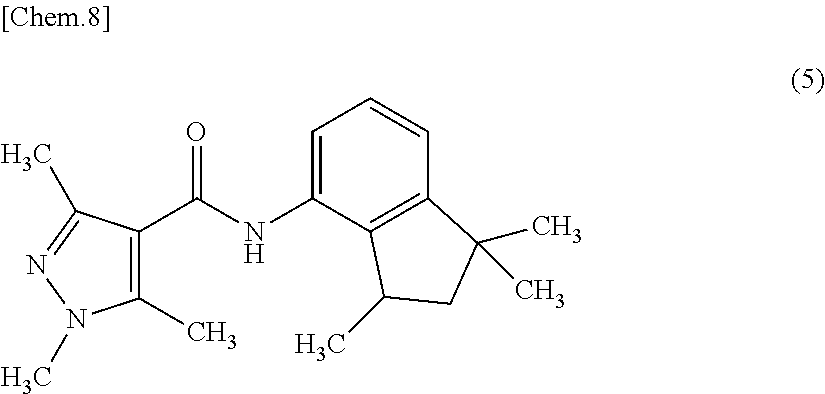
C1=C(NC(C2=C(C)N(C)N=C2C)=O)C2=C(C=C1)C(C)(C)CC2C
